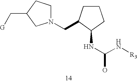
C(C1CCCC1NC(N[R3])O)N1CCC(C[G])C1
